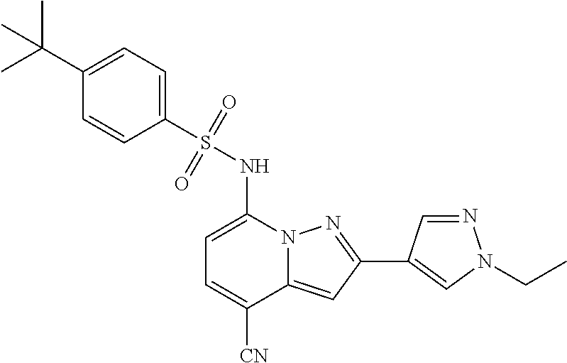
C1=C(NS(C2=CC=C(C(C)(C)C)C=C2)(=O)=O)N2C(=CC(C3=CN(CC)N=C3)=N2)C([CN])=C1
